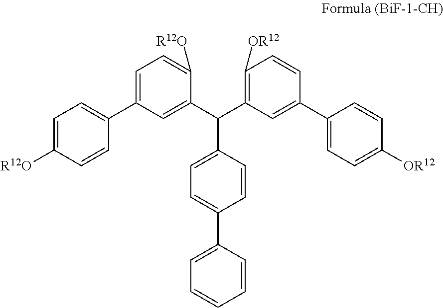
C1=C(C2=CC=C([R12O])C=C2)C=C(C(C2=C([OR12])C=CC(C3=CC=C([OR12])C=C3)=C2)C2=CC=C(C3=CC=CC=C3)C=C2)C([R12O])=C1
